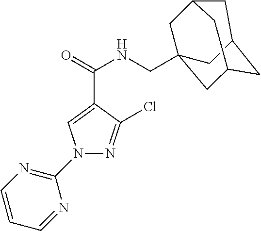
N1(C2=NC=CC=N2)N=C(Cl)C(C(NCC23CC4CC(CC(C2)C4)C3)=O)=C1
